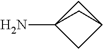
NC12CC(C1)C2
